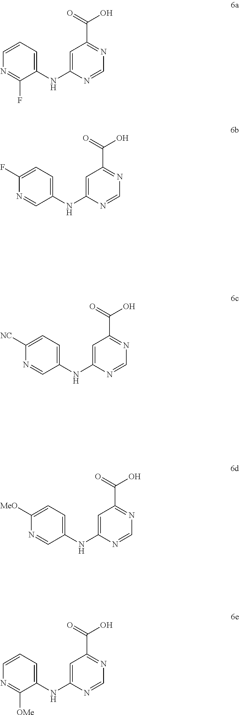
C1=CN=C(F)C(NC2=CC(C(=O)O)=NC=N2)=C1.C1=C(F)N=CC(NC2=CC(C(=O)O)=NC=N2)=C1.C1=C([NC])N=CC(NC2=CC(C(=O)O)=NC=N2)=C1.C1=C([MeO])N=CC(NC2=CC(C(=O)O)=NC=N2)=C1.C1=CN=C([OMe])C(NC2=CC(C(=O)O)=NC=N2)=C1
